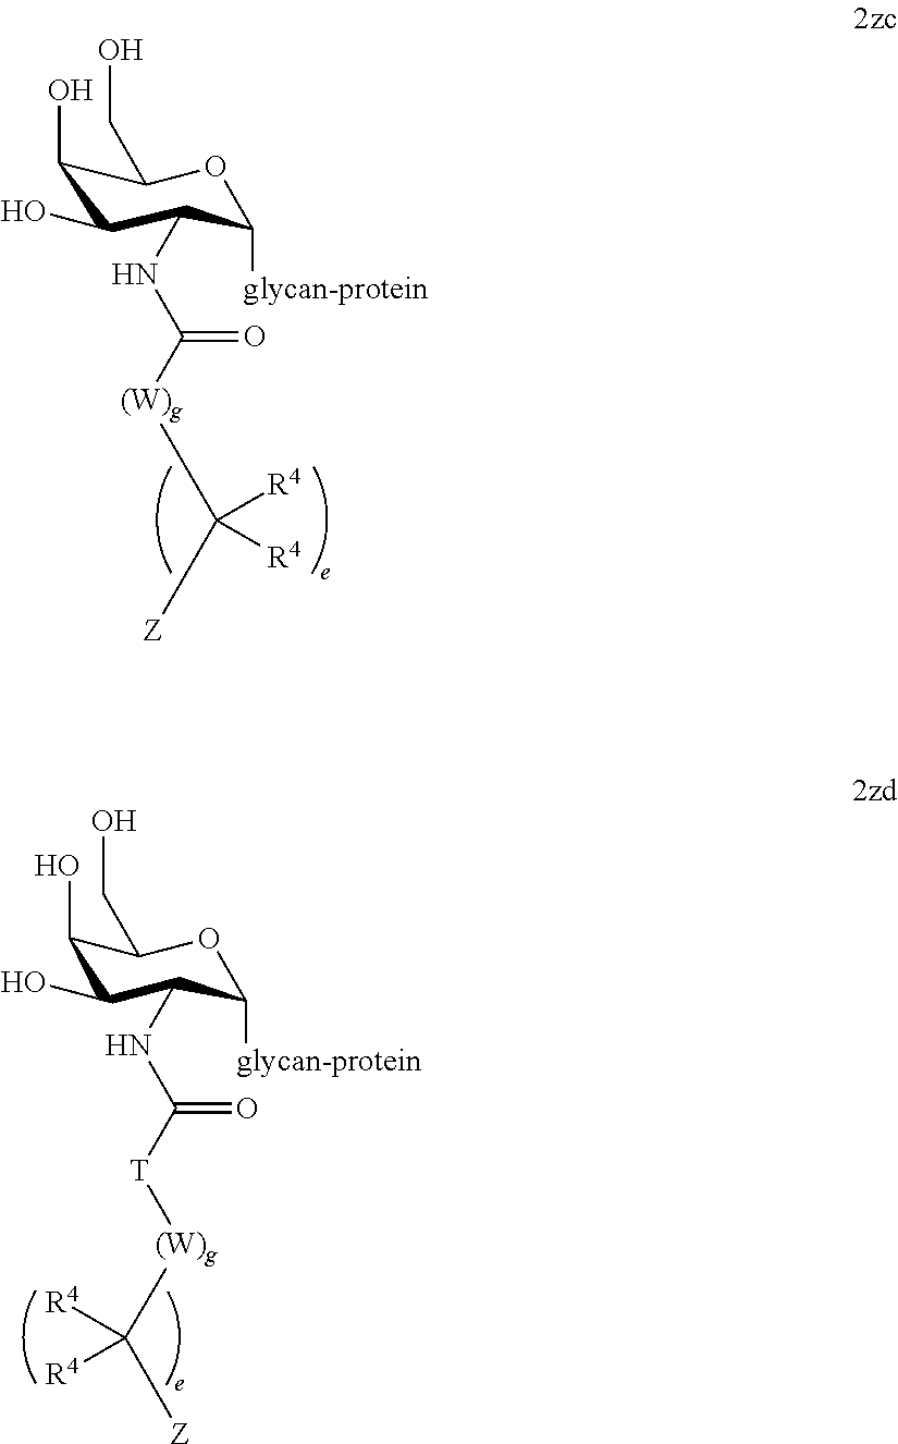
C1(O)C(O)C(NC([(W)g]C([Z])([R4])[R4])=O)C([glycan-protein])OC1CO.C1(O)C(O)C(NC([T][(W)g]C([Z])([R4])[R4])=O)C([glycan-protein])OC1CO
